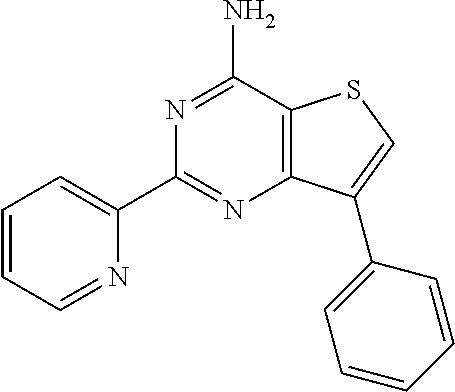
N1=C(N)C2=C(N=C1C1=CC=CC=N1)C(C1=CC=CC=C1)=CS2
